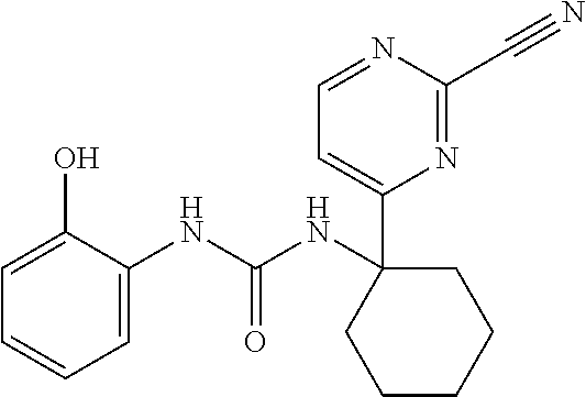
C1(O)=CC=CC=C1NC(NC1(C2=CC=NC(C#N)=N2)CCCCC1)=O
